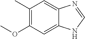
C1(C)=C(OC)C=C2C(=C1)N=CN2
